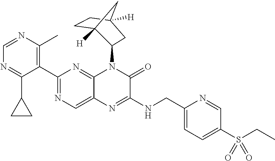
C1(C2=NC=C3C(=N2)N(C2C4([H])CCC([H])(C2)C4)C(=O)C(NCC2=CC=C(S(=O)(CC)=O)C=N2)=N3)=C(C)N=CN=C1C1CC1
